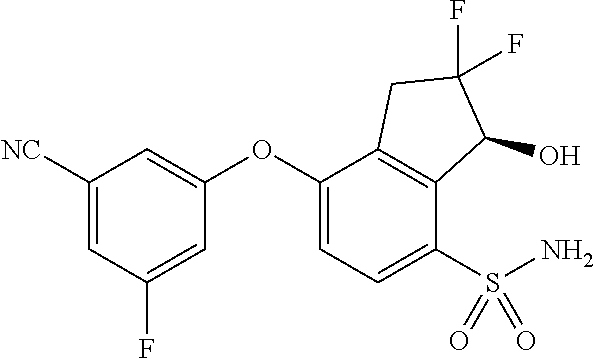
C1([NC])=CC(F)=CC(OC2=CC=C(S(N)(=O)=O)C3=C2CC(F)(F)C3O)=C1
